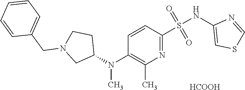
C1=CC(N(C2CCN(CC3=CC=CC=C3)C2)C)=C(C)N=C1S(NC1=CSC=N1)(=O)=O.[HCOOH]
